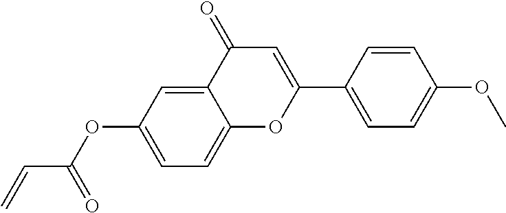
C(C(=O)OC1=CC=C2C(=C1)C(=O)C=C(C1=CC=C(OC)C=C1)O2)=C
